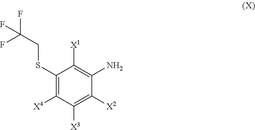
C1(SCC(F)(F)F)=C([X4])C([X3])=C([X2])C(N)=C1[X1]
